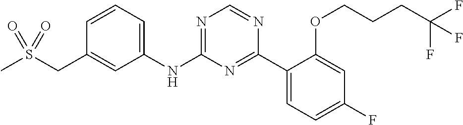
C1(NC2=NC=NC(C3=CC=C(F)C=C3OCCCC(F)(F)F)=N2)=CC=CC(CS(C)(=O)=O)=C1
